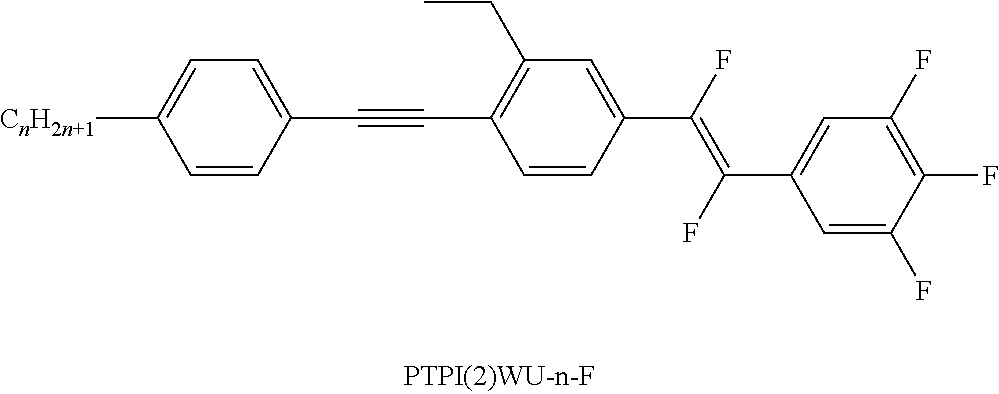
C1=CC(C(=C(C2=CC(F)=C(F)C(F)=C2)F)F)=CC(CC)=C1C#CC1=CC=C([CnH2n+1])C=C1
